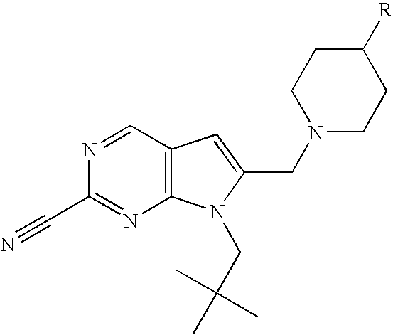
N1=CC2=C(N=C1C#N)N(CC(C)(C)C)C(CN1CCC([R])CC1)=C2
